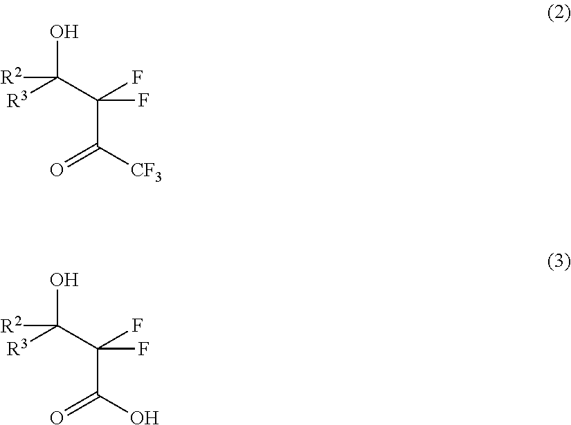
O=C([CF3])C(C([R3])(O)[R2])(F)F.O=C(O)C(C([R3])(O)[R2])(F)F
